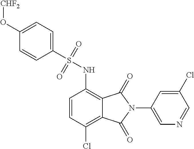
C1(O[CHF2])=CC=C(S(=O)(=O)NC2=C3C(=C(Cl)C=C2)C(=O)N(C2=CN=CC(Cl)=C2)C3=O)C=C1
